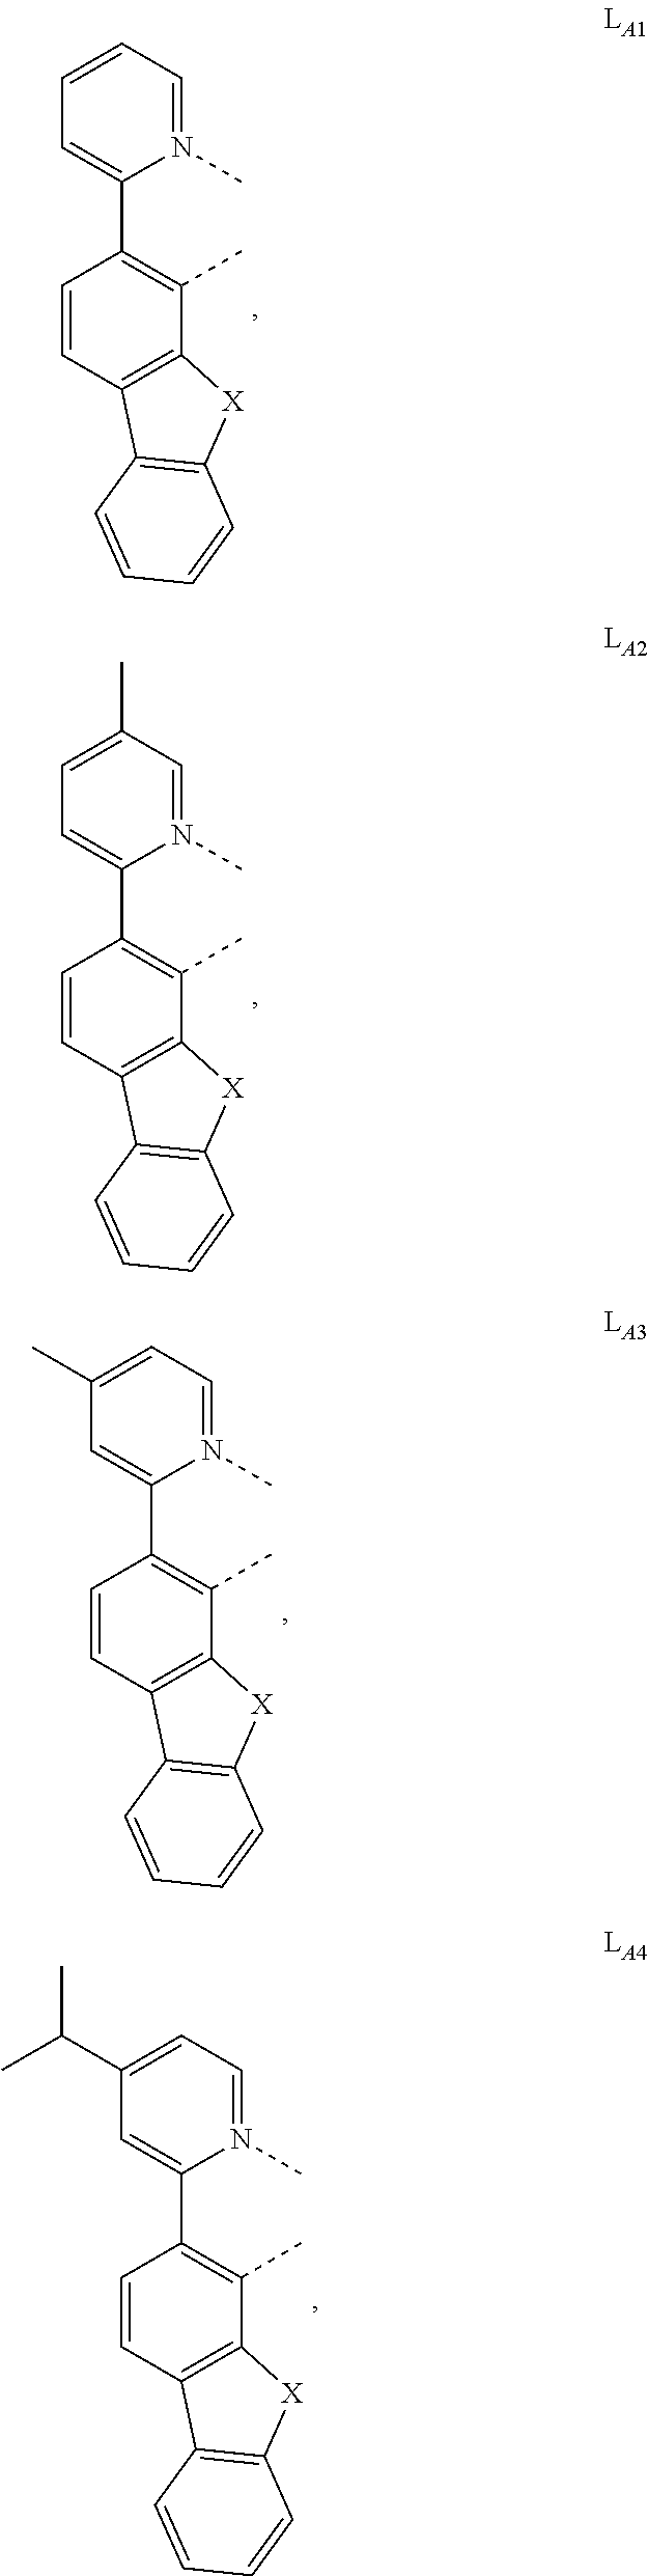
C1(C)=CC=C(C2=C(C)C3=C(C=C2)C2=C([X]3)C=CC=C2)N(C)=C1.C1=C(C)C=C(C2=C(C)C3=C(C=C2)C2=C([X]3)C=CC=C2)N(C)=C1.C1=C(C(C)C)C=C(C2=C(C)C3=C(C=C2)C2=C([X]3)C=CC=C2)N(C)=C1.C1=CC=C(C2=C(C)C3=C(C=C2)C2=C([X]3)C=CC=C2)N(C)=C1
